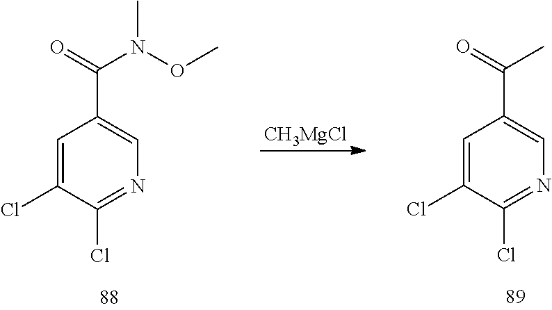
C1=C(Cl)C(Cl)=NC=C1C(=O)C.C1=C(Cl)C(Cl)=NC=C1C(=O)N(OC)C.[CH3MgCl]
